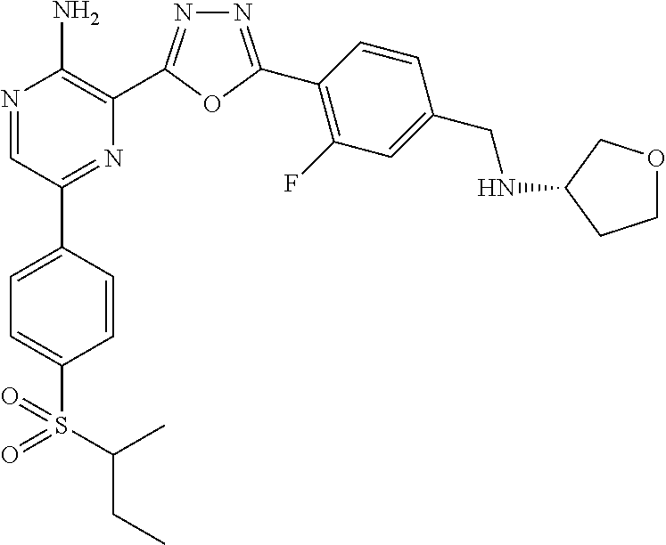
N1=C(C2=C(F)C=C(CNC3CCOC3)C=C2)OC(C2=C(N)N=CC(C3=CC=C(S(=O)(=O)C(CC)C)C=C3)=N2)=N1
